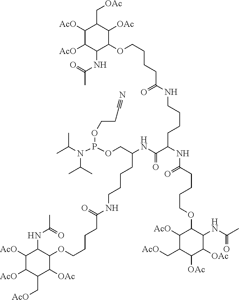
C1([AcO])C([AcO])C(NC(=O)C)C(OCCCCC(NCCCCC(C(=O)NC(COP(N(C(C)C)C(C)C)OCCC#N)CCCCNC(CCCCOC2C(NC(=O)C)C([AcO])C([AcO])C(C[AcO])C2[OAc])=O)NC(=O)CCCCOC2C([AcO])C(C[AcO])C([OAc])C([OAc])C2NC(C)=O)=O)C([OAc])C1C[OAc]
